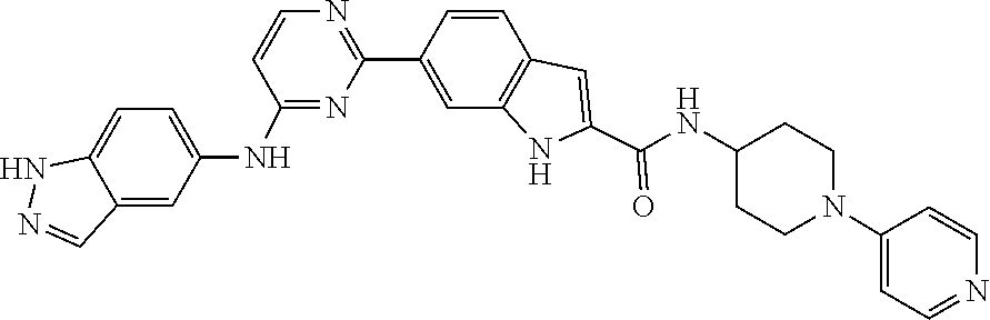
C1(C2=NC=CC(NC3=CC=C4NN=CC4=C3)=N2)=CC2=C(C=C1)C=C(C(=O)NC1CCN(C3=CC=NC=C3)CC1)N2
